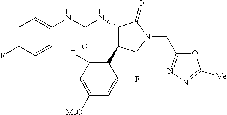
C1(NC(NC2C(C3=C(F)C=C([OMe])C=C3F)CN(CC3=NN=C([Me])O3)C2=O)=O)=CC=C(F)C=C1
